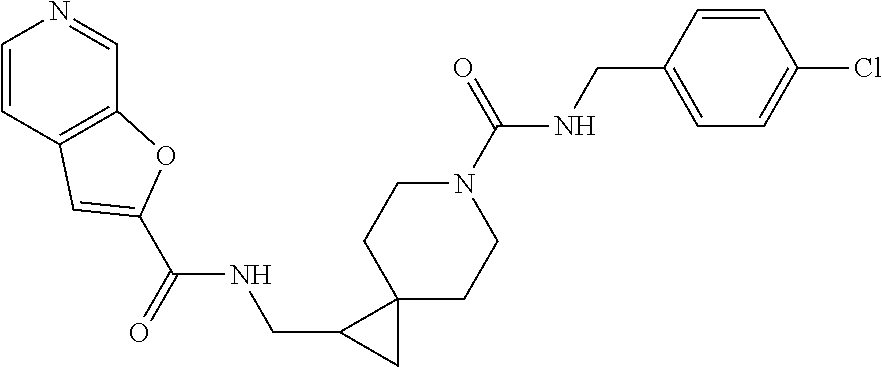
C1=CC2=C(C=N1)OC(C(NCC1CC13CCN(C(NCC1=CC=C(Cl)C=C1)=O)CC3)=O)=C2
